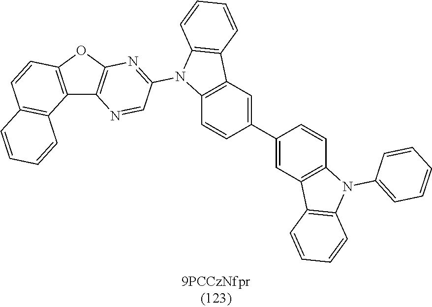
C12=C(OC3=C1N=CC(N1C4=C(C5=C1C=CC=C5)C=C(C1=CC5=C(C=C1)N(C1=CC=CC=C1)C1=C5C=CC=C1)C=C4)=N3)C=CC1=C2C=CC=C1
